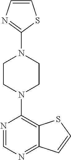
C12=C(N3CCN(C4=NC=CS4)CC3)N=CN=C1C=CS2
